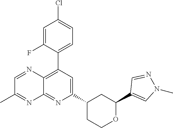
C1(C2=C3C(=NC(C4CCOC(C5=CN(C)N=C5)C4)=C2)N=C(C)C=N3)=CC=C(Cl)C=C1F
